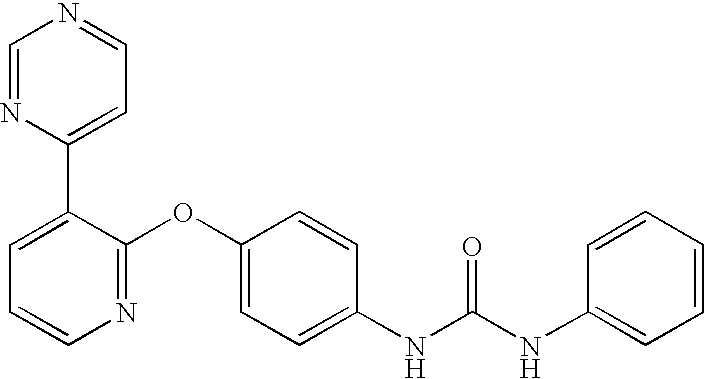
C1=NC(C2=CC=CN=C2OC2=CC=C(NC(NC3=CC=CC=C3)=O)C=C2)=CC=N1
